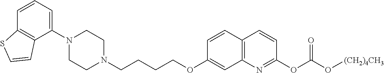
C1(N2CCN(CCCCOC3=CC4=C(C=C3)C=CC(OC(O[(CH2)4CH3])=O)=N4)CC2)=CC=CC2=C1C=CS2
